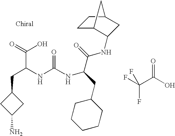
FC(C(O)=O)(F)F.C(NC(NC(CC1CCCCC1)C(=O)NC1C2CCC(C1)C2)=O)(CC1CC(N)C1)C(=O)O
